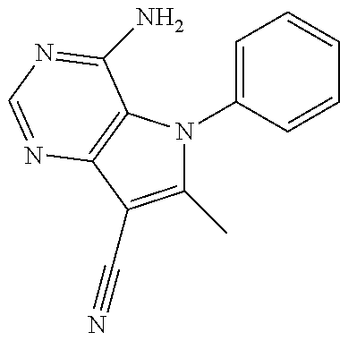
C1(C)=C(C#N)C2=C(N1C1=CC=CC=C1)C(N)=NC=N2
